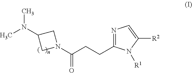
CN(C1CN(C(CCC2=NC=C([R2])N2[R1])=O)C1)C
